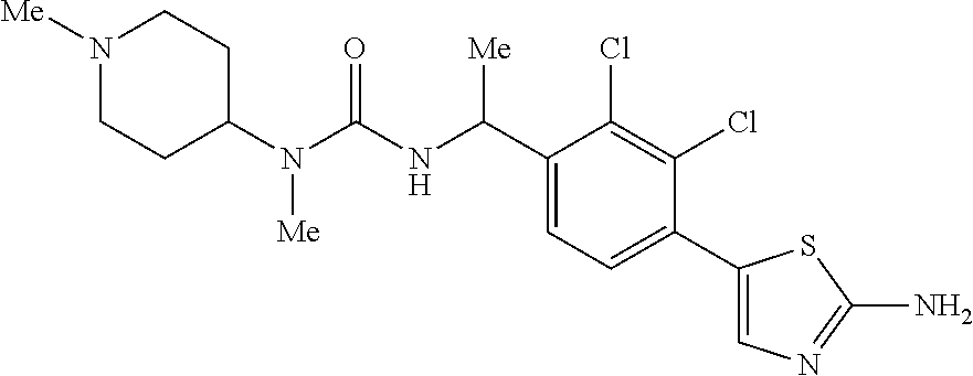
C1(N(C(NC(C2=CC=C(C3=CN=C(N)S3)C(Cl)=C2Cl)[Me])=O)[Me])CCN([Me])CC1
